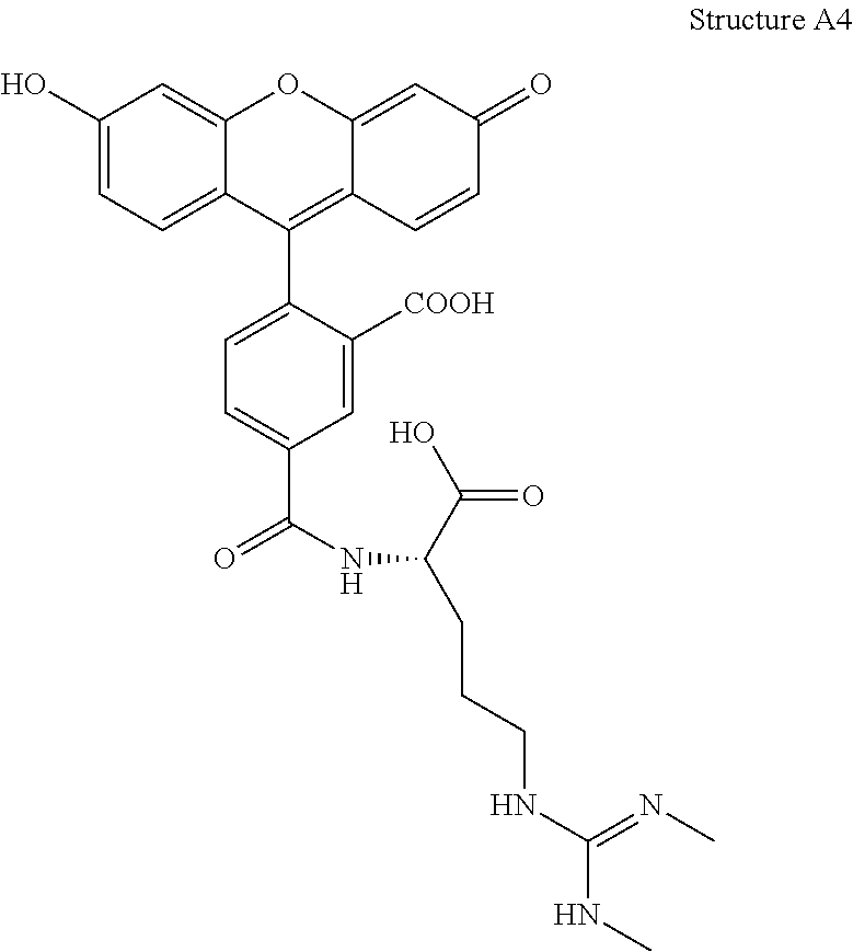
C1=C2C(=CC=C1O)C(C1=CC=C(C(NC(C(=O)O)CCCNC(NC)=NC)=O)C=C1[COOH])=C1C(=CC(=O)C=C1)O2
